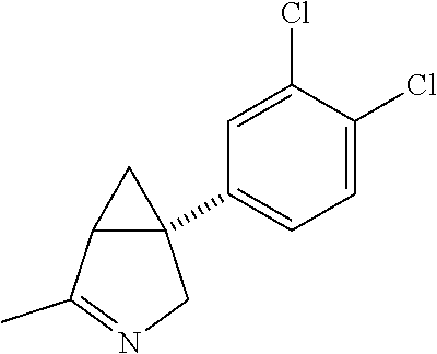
C1=C(Cl)C(Cl)=CC=C1C12C(C(C)=NC1)C2
